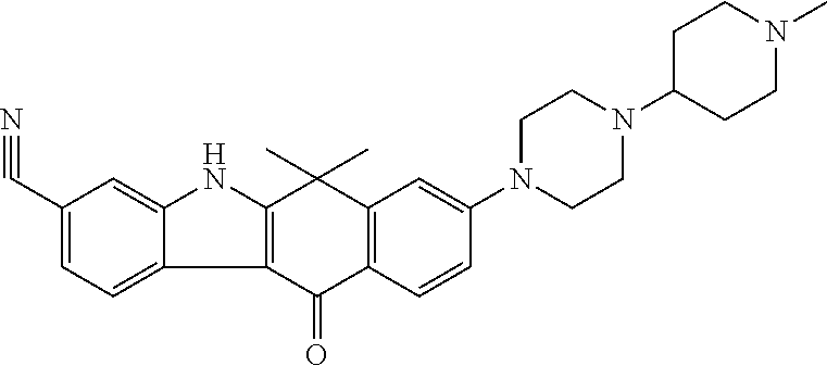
C12=C(C(=O)C3=C(C1(C)C)C=C(N1CCN(C4CCN(C)CC4)CC1)C=C3)C1=CC=C(C#N)C=C1N2
